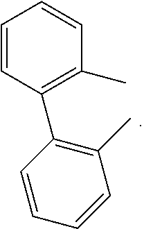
C1=CC(C2=C(C)C=CC=C2)=C(C)C=C1
